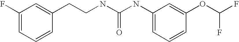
C1=C(F)C=C(CCNC(NC2=CC=CC(OC(F)F)=C2)=O)C=C1
